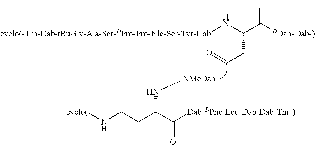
[cyclo(-Trp-Dab-tBuGly-Ala-Ser-DPro-Pro-Nle-Ser-Tyr-Dab]NC(C([DDab-Dab-)])=O)CC=O.[NMeDab]NC(CCN[cyclo(])C([Dab-DPhe-Leu-Dab-Dab-Thr-)])=O
